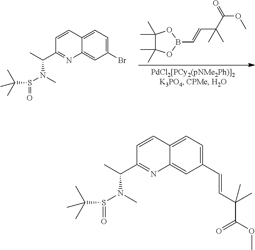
C1(C)(C)C(C)(C)OB(C=CC(C)(C)C(OC)=O)O1.C1(Br)=CC=C2C(=C1)N=C(C(N(S(=O)C(C)(C)C)C)C)C=C2.C1(C=CC(C(=O)OC)(C)C)=CC=C2C(=C1)N=C(C(N(S(=O)C(C)(C)C)C)C)C=C2
